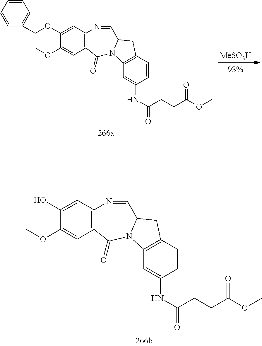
[MeSO3H].C1=CC=CC(COC2=CC3=C(C=C2OC)C(=O)N2C4=C(C=CC(NC(CCC(OC)=O)=O)=C4)CC2C=N3)=C1.OC1=CC2=C(C=C1OC)C(=O)N1C3=C(C=CC(NC(CCC(OC)=O)=O)=C3)CC1C=N2
